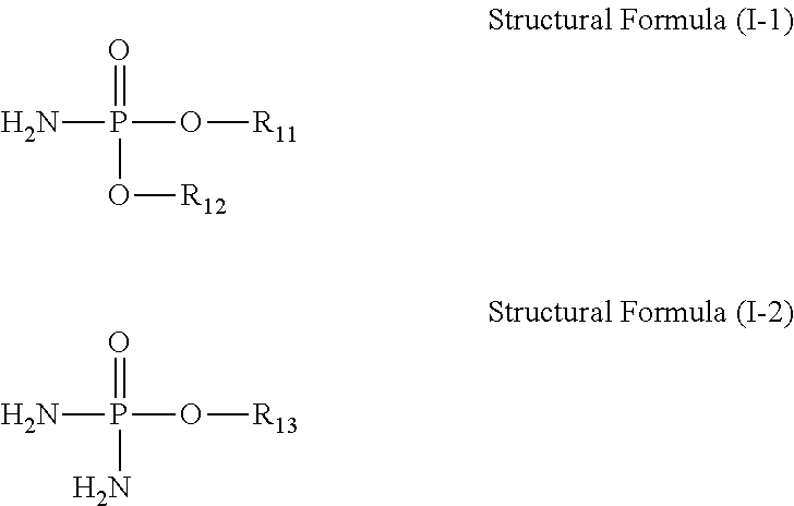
NP(O[R11])(=O)O[R12].NP(O[R13])(=O)N
